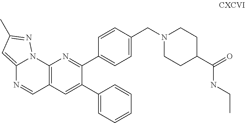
C12=CC(C)=NN1C1=C(C=N2)C=C(C2=CC=CC=C2)C(C2=CC=C(CN3CCC(C(NCC)=O)CC3)C=C2)=N1
